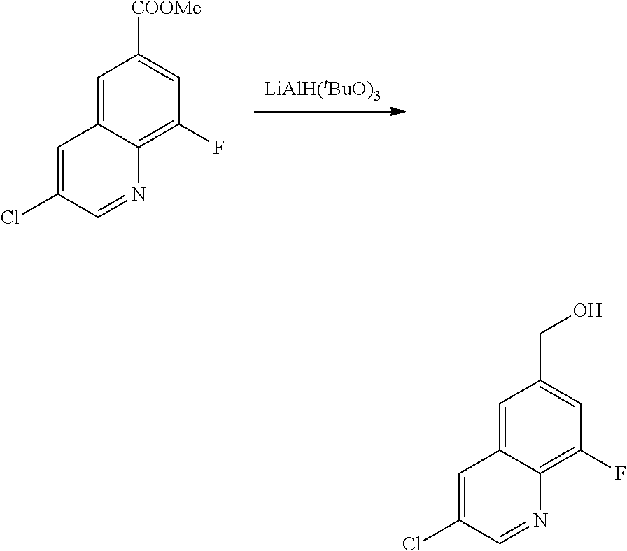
C1=C2C(=C(F)C=C1[COOMe])N=CC(Cl)=C2.C1=C2C(=C(F)C=C1CO)N=CC(Cl)=C2
